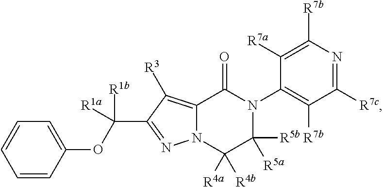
C12=C([R3])C(C([R1b])([R1a])OC3=CC=CC=C3)=NN1C([R4a])([R4b])C([R5b])([R5a])N(C1=C([R7b])C([R7c])=NC([R7b])=C1[R7a])C2=O
